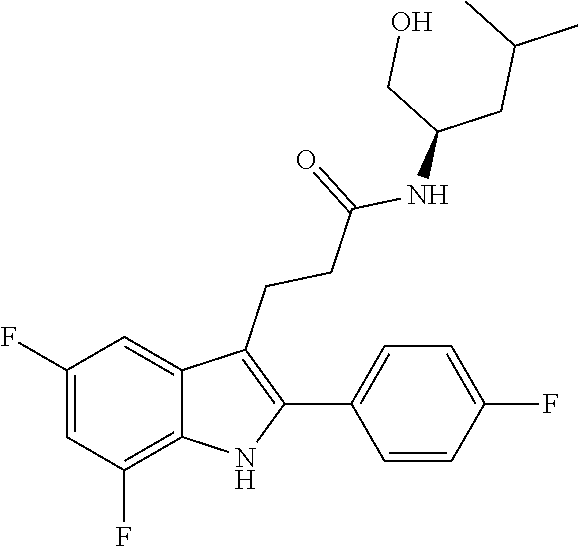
C(NC(CCC1=C(C2=CC=C(F)C=C2)NC2=C(F)C=C(F)C=C12)=O)(CC(C)C)CO
